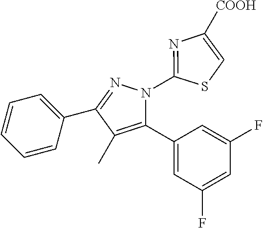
C1=CC=C(C2=NN(C3=NC([COOH])=CS3)C(C3=CC(F)=CC(F)=C3)=C2C)C=C1
